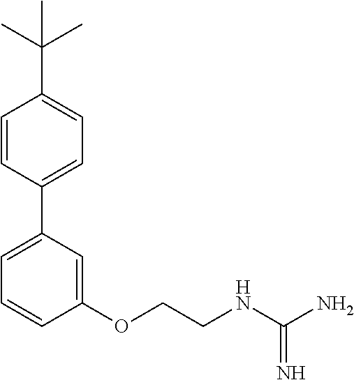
C1=CC(C2=CC=CC(OCCNC(N)=N)=C2)=CC=C1C(C)(C)C
